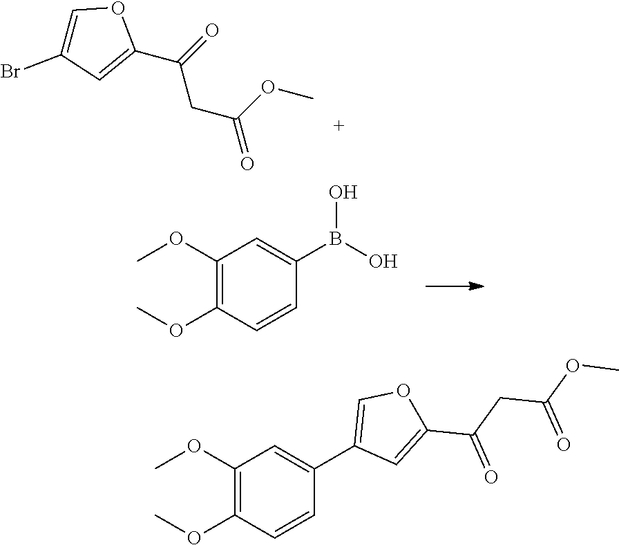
C1=C(Br)C=C(C(=O)CC(OC)=O)O1.C1(OC)=C(OC)C=CC(B(O)O)=C1.C1(OC)=C(OC)C=CC(C2=COC(C(=O)CC(=O)OC)=C2)=C1
